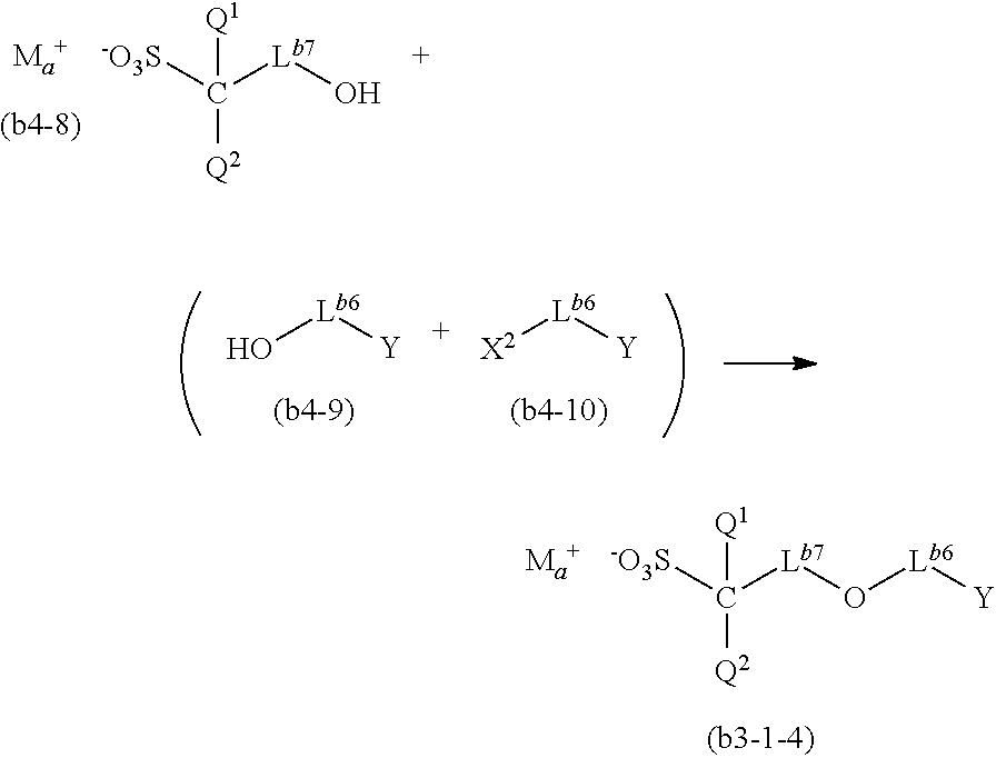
[-O3S]C([Q1])([Q2])[Lb7]O.O[Lb6][Y].[X2][Lb6][Y].[-O3S]C([Q1])([Q2])[Lb7]O[Lb6][Y]
